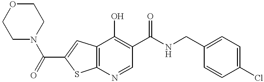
C12=C(N=CC(C(NCC3=CC=C(Cl)C=C3)=O)=C1O)SC(C(N1CCOCC1)=O)=C2
